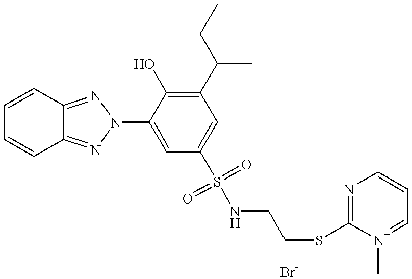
C1=CC2=NN(C3=CC(S(NCCSC4=NC=CC=[N+]4C)(=O)=O)=CC(C(CC)C)=C3O)N=C2C=C1
